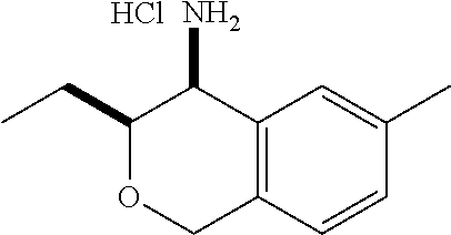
C1(CC)OCC2=C(C1N)C=C(C)C=C2.Cl
